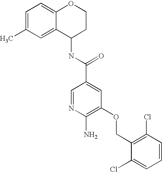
C1=C(C)C=C2C(=C1)OCCC2NC(C1=CC(OCC2=C(Cl)C=CC=C2Cl)=C(N)N=C1)=O
